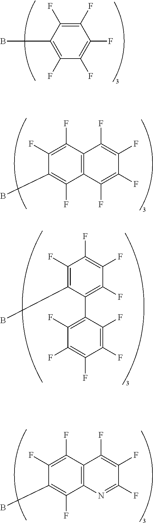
C1(F)=C(F)C(B)=C(F)C(F)=C1F.C12=C(C(F)=C(F)C(B)=C1F)C(F)=C(F)C(F)=C2F.C12=C(C(F)=C(F)C(B)=C1F)C(F)=C(F)C(F)=N2.C1(F)=C(C2=C(F)C(F)=C(F)C(F)=C2F)C(B)=C(F)C(F)=C1F
